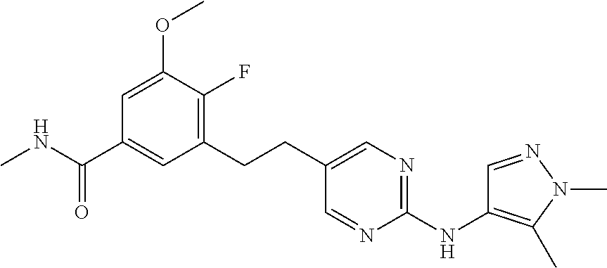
C1=C(OC)C(F)=C(CCC2=CN=C(NC3=C(C)N(C)N=C3)N=C2)C=C1C(NC)=O
